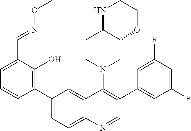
C1(C2=CC=C3C(=C2)C(N2CC4C(CC2)NCCO4)=C(C2=CC(F)=CC(F)=C2)C=N3)=C(O)C(C=NOC)=CC=C1
